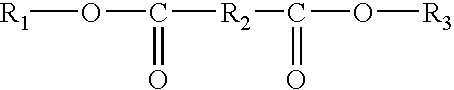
[R1]OC(=O)[R2]C(=O)O[R3]
